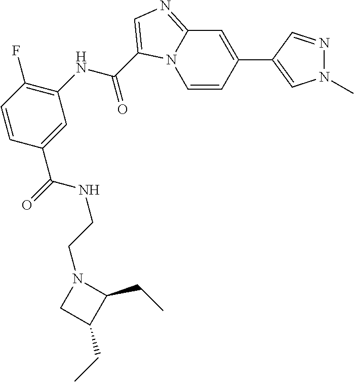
C1(NC(=O)C2=CN=C3C=C(C4=CN(C)N=C4)C=CN32)=C(F)C=CC(C(=O)NCCN2CC(CC)C2CC)=C1
